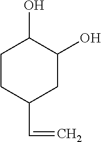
C1CC(C=C)CC(O)C1O
